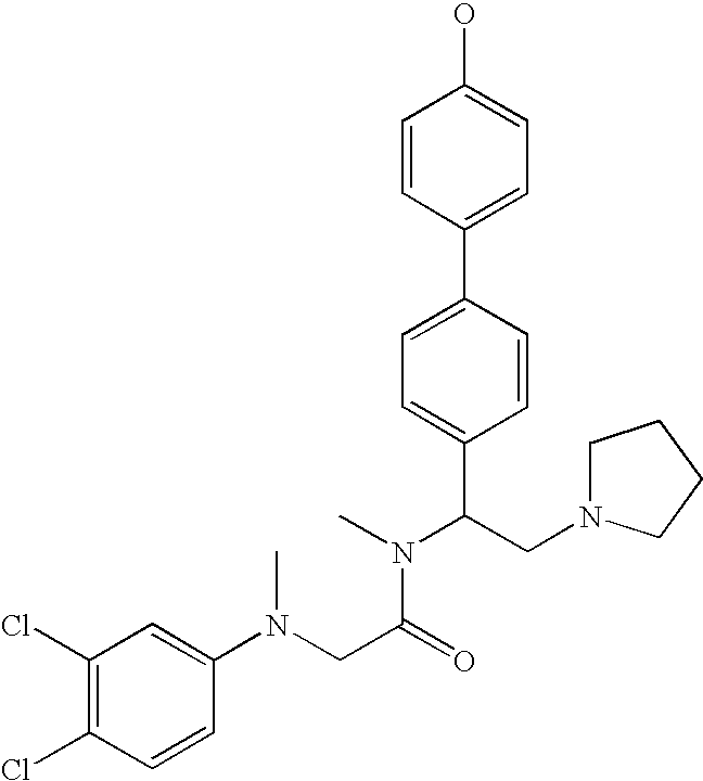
C1=CC(C2=CC=C(C(CN3CCCC3)N(C)C(CN(C3=CC(Cl)=C(Cl)C=C3)C)=O)C=C2)=CC=C1O
